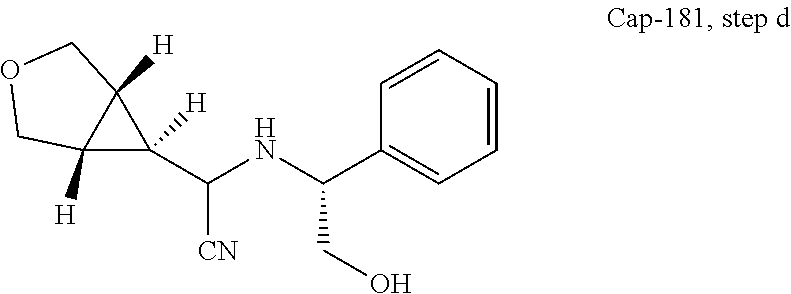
C12([H])C(C(NC(C3=CC=CC=C3)CO)[CN])([H])C1([H])COC2
